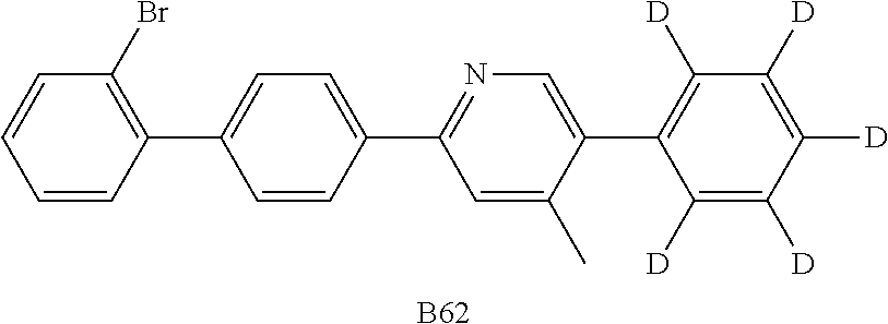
C1=CC(C2=NC=C(C3=C([D])C([D])=C([D])C([D])=C3[D])C(C)=C2)=CC=C1C1=C(Br)C=CC=C1.[B62]
